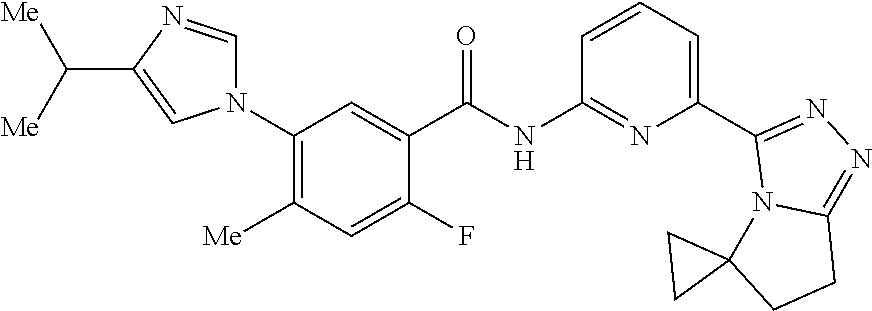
N(C(C1=CC(N2C=NC(C([Me])[Me])=C2)=C([Me])C=C1F)=O)C1=NC(C2=NN=C3N2C2(CC3)CC2)=CC=C1
